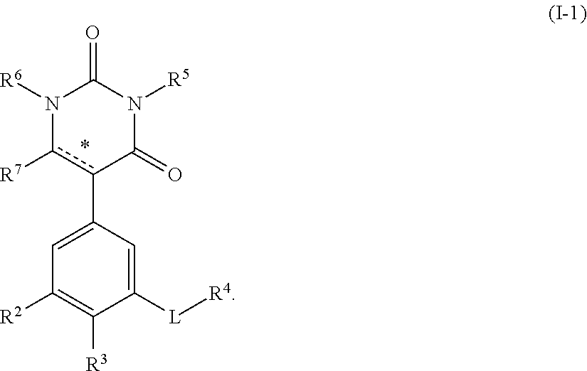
N1([R6])c([R7])c(C2=CC([R2])=C([R3])C([L][R4])=C2)C(=O)N([R5])C1=O
